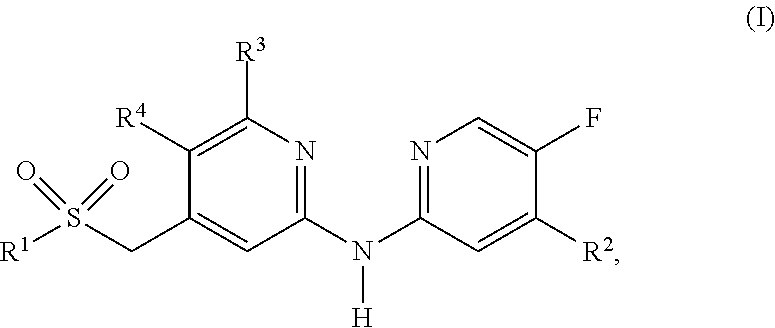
C1(CS([R1])(=O)=O)=CC(N(C2=NC=C(F)C([R2])=C2)[H])=NC([R3])=C1[R4]
